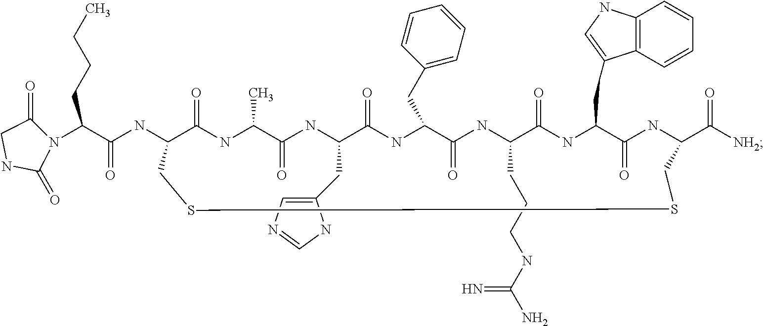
N(C1C(=O)NC(C)C(=O)NC(CC2=CN=CN2)C(=O)NC(CC2=CC=CC=C2)C(=O)NC(CCCNC(N)=N)C(=O)NC(CC2=CNC3=C2C=CC=C3)C(=O)NC(C([NH2])=O)CSSC1)C(C(N1C(=O)CNC1=O)CCCC)=O
